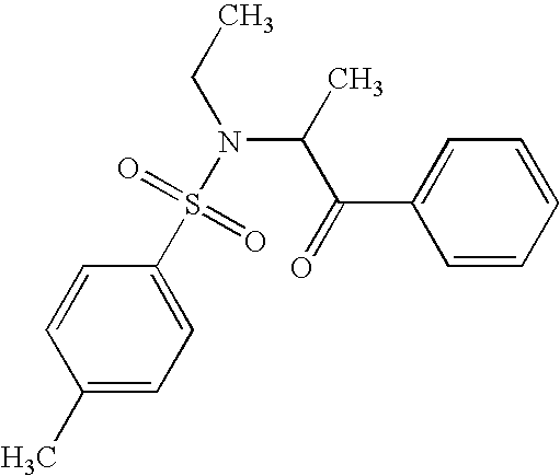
C1=CC=CC=C1C(=O)C(C)N(CC)S(C1=CC=C(C)C=C1)(=O)=O
